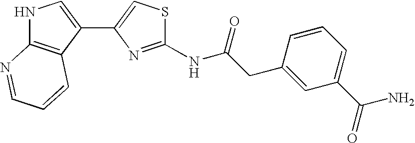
N1C2=C(C(C3=CSC(NC(CC4=CC(C(N)=O)=CC=C4)=O)=N3)=C1)C=CC=N2
